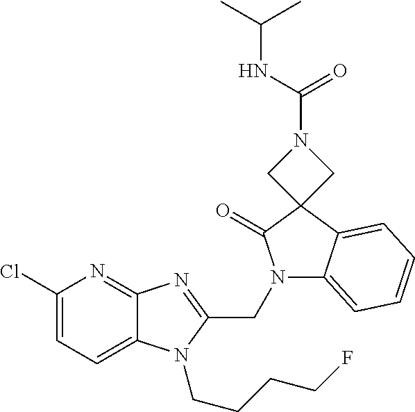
C1(Cl)=CC=C2C(=N1)N=C(CN1C3=CC=CC=C3C3(C1=O)CN(C(NC(C)C)=O)C3)N2CCCCF
